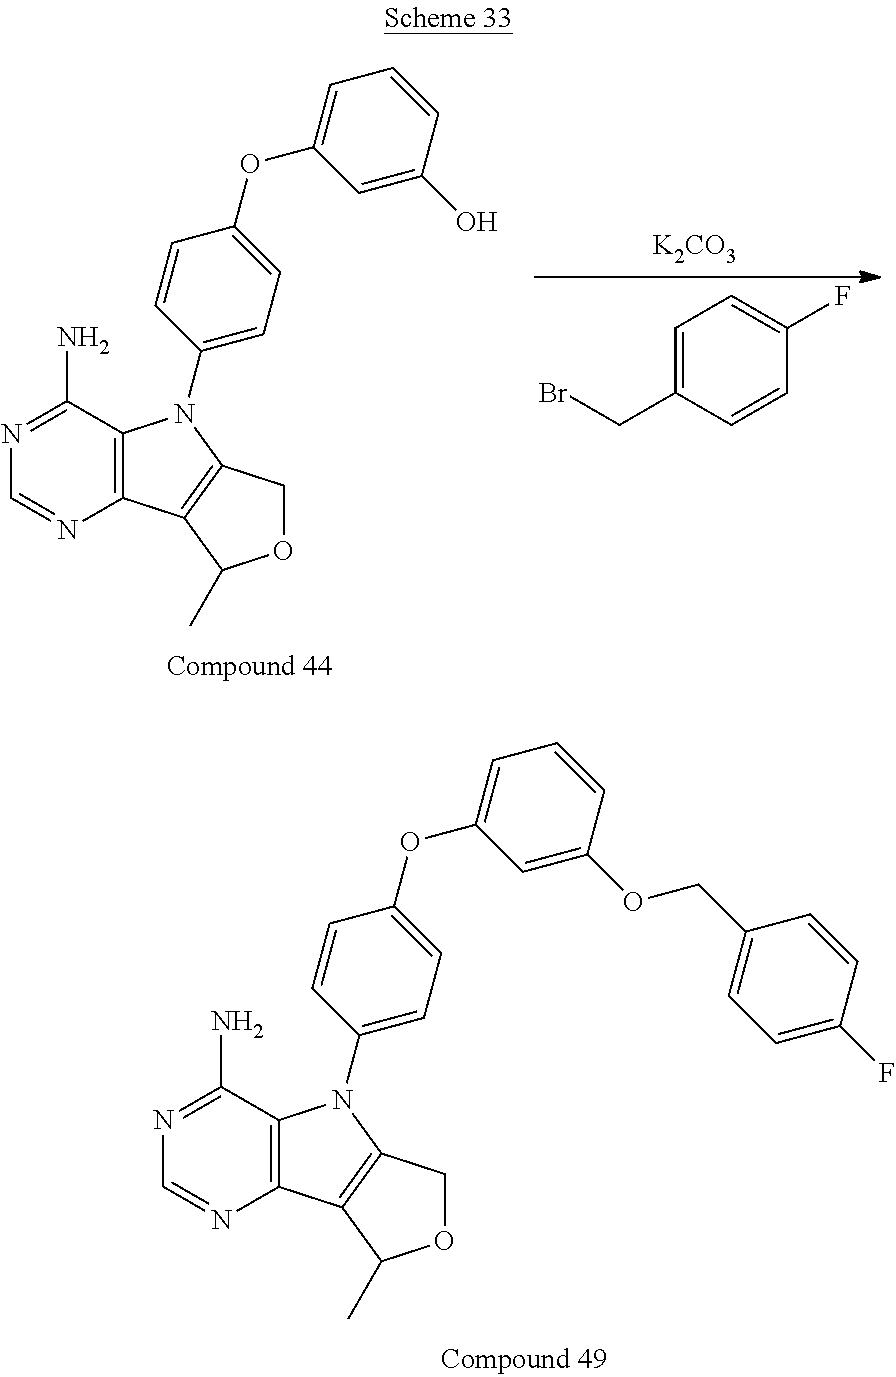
[K2CO3].C1=C(CBr)C=CC(F)=C1.C12=C(C(N)=NC=N1)N(C1=CC=C(OC3=CC=CC(O)=C3)C=C1)C1=C2C(C)OC1.C12=C(C(N)=NC=N1)N(C1=CC=C(OC3=CC=CC(OCC4=CC=C(F)C=C4)=C3)C=C1)C1=C2C(C)OC1
